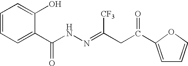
C1=CC=C(C(NN=C(CC(=O)C2=CC=CO2)[CF3])=O)C(O)=C1
